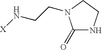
C1(=O)NCCN1CCN[X]
